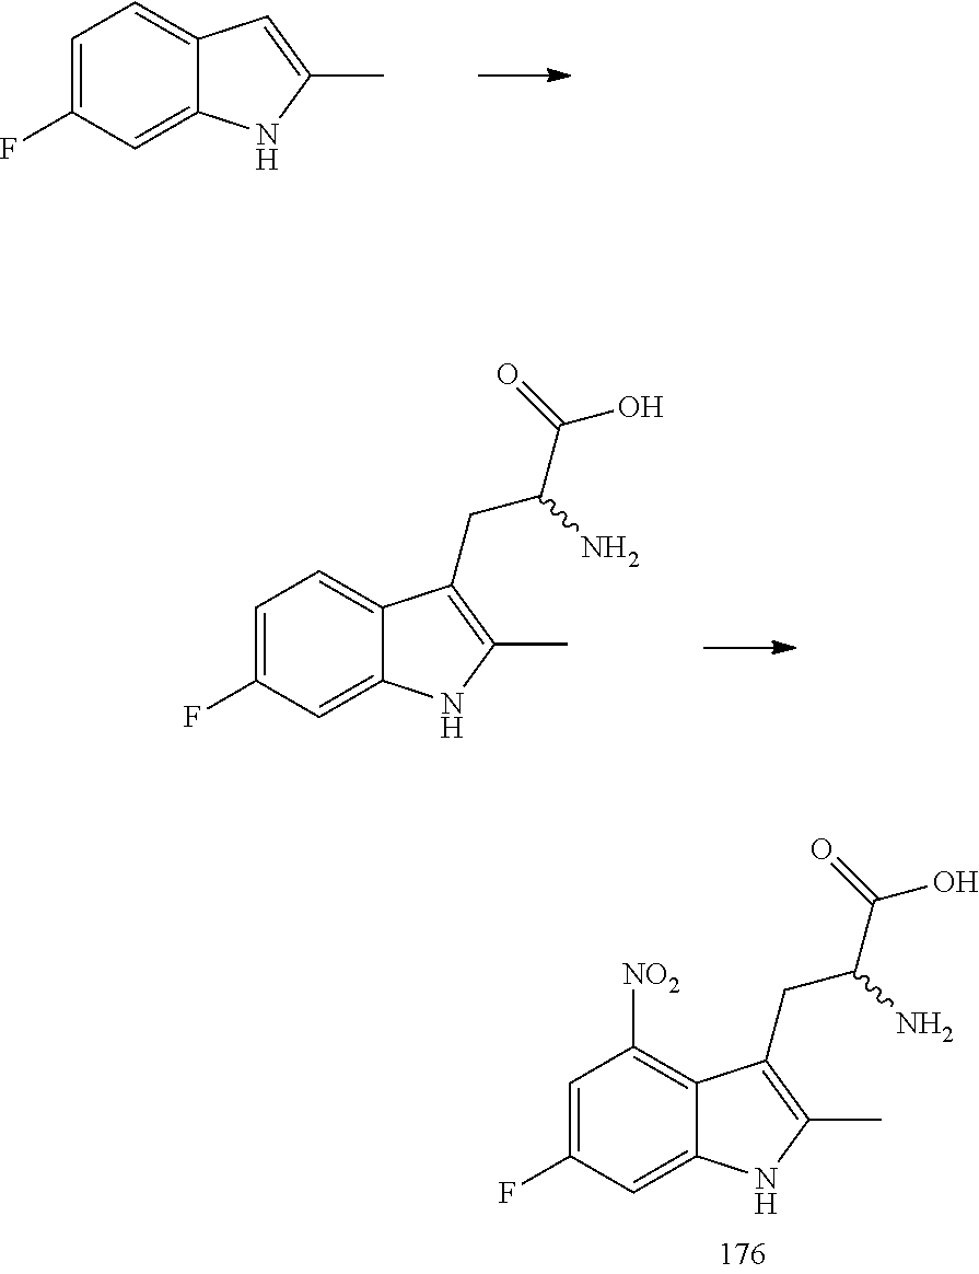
C1=C(F)C=C2C(=C1)C=C(C)N2.C1=C(F)C=C2C(=C1)C(CC(C(=O)O)N)=C(C)N2.C1=C(F)C=C2C(=C1[NO2])C(CC(C(=O)O)N)=C(C)N2
